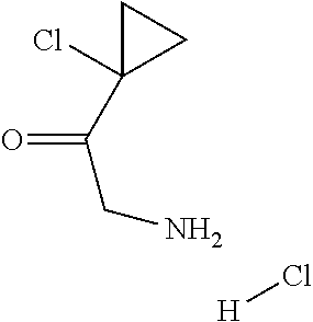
C(=O)(C1(Cl)CC1)CN.[H]Cl
